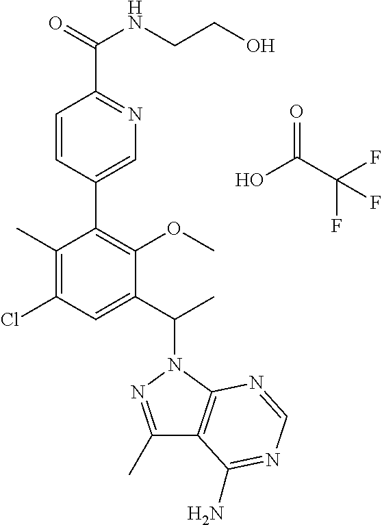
C1(C)=C(Cl)C=C(C(C)N2C3=C(C(C)=N2)C(N)=NC=N3)C(OC)=C1C1=CN=C(C(NCCO)=O)C=C1.OC(C(F)(F)F)=O
